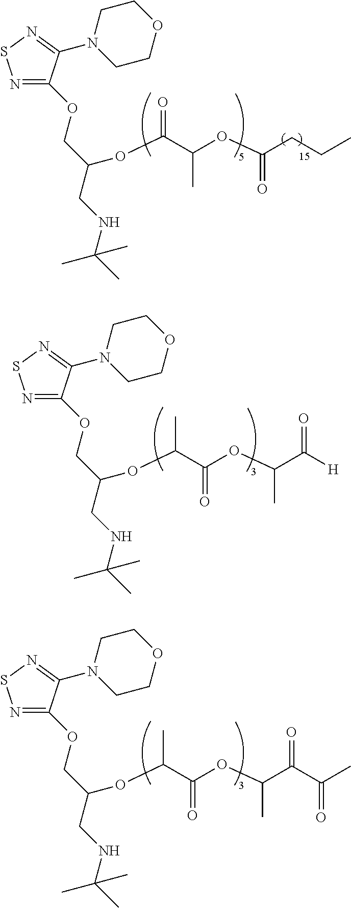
N1=C(OCC(OC(=O)C(OC(CCC)=O)C)CNC(C)(C)C)C(N2CCOCC2)=NS1.N1=C(OCC(OC(C)C(OC(C([H])=O)C)=O)CNC(C)(C)C)C(N2CCOCC2)=NS1.N1=C(OCC(OC(C)C(OC(C(C(C)=O)=O)C)=O)CNC(C)(C)C)C(N2CCOCC2)=NS1
